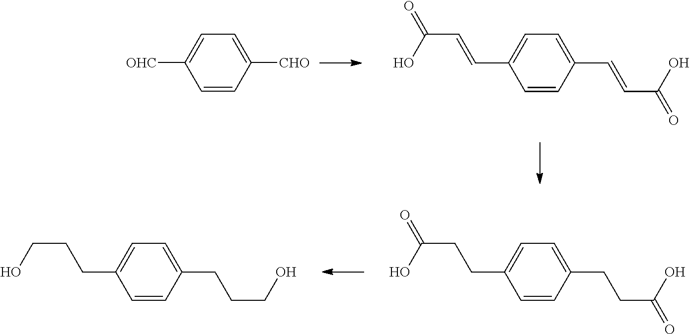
C1=C([OHC])C=CC([CHO])=C1.C1=C(C=CC(=O)O)C=CC(C=CC(=O)O)=C1.C1=C(CCC(=O)O)C=CC(CCC(=O)O)=C1.C1=C(CCCO)C=CC(CCCO)=C1
